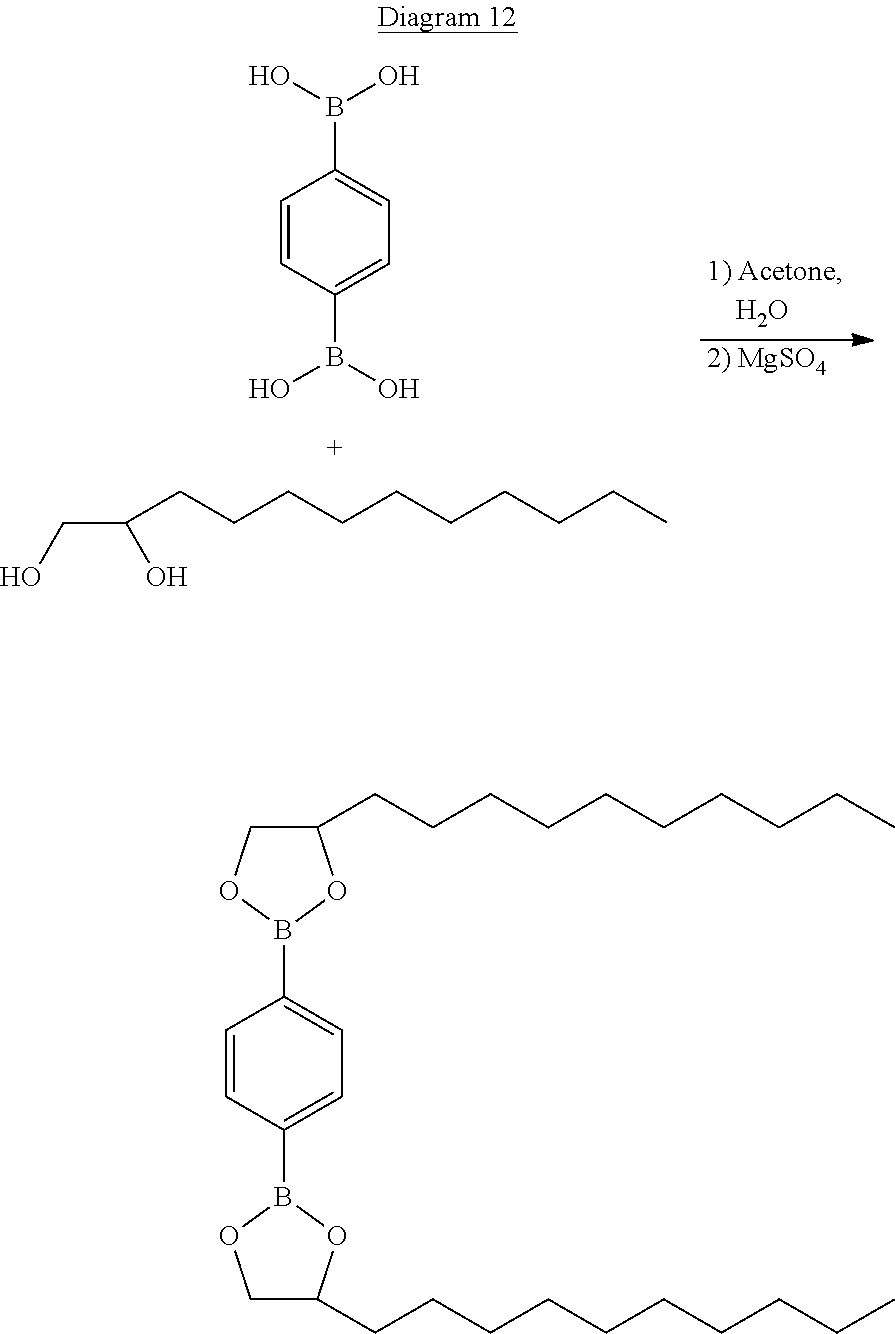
C1=CC(B(O)O)=CC=C1B(O)O.C(CCCCCCCCCC)(CO)O.[2) MgSO4].C1(CCCCCCCCCC)COB(C2=CC=C(B3OCC(CCCCCCCCCC)O3)C=C2)O1
